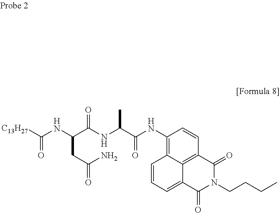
[C13H27]C(NC(C(NC(C(NC1=C2C3=C(C=C1)C(=O)N(CCCC)C(=O)C3=CC=C2)=O)C)=O)CC(=O)N)=O
